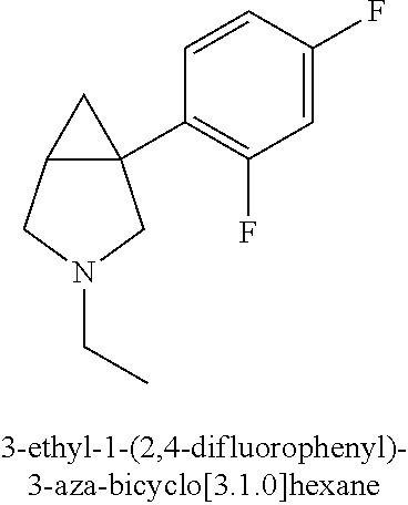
C12C(C3=C(F)C=C(F)C=C3)(C1)CN(CC)C2
